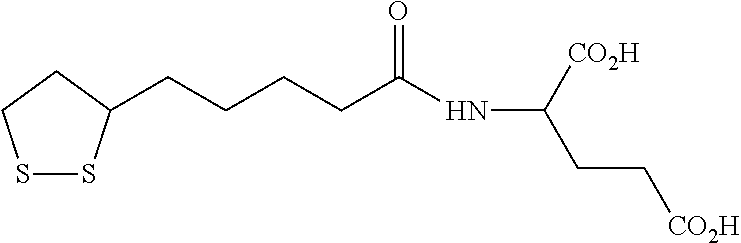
S1SC(CCCCC(NC(CC[CO2H])[CO2H])=O)CC1
